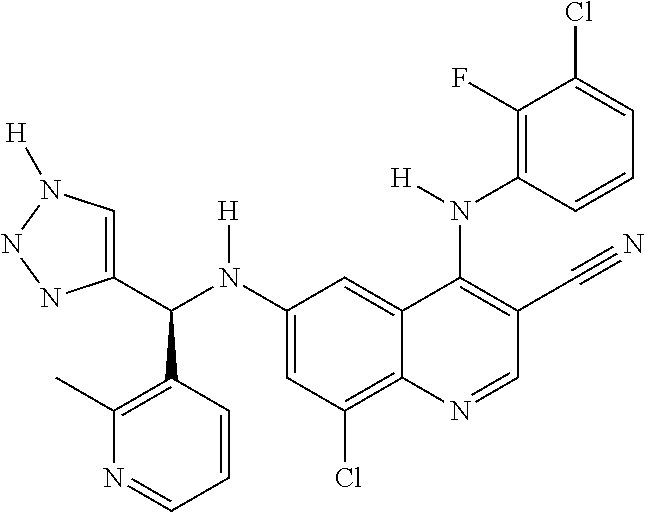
C1(N(C(C2=CN([H])NN2)C2=C(C)N=CC=C2)[H])=CC(Cl)=C2C(=C1)C(N(C1=C(F)C(Cl)=CC=C1)[H])=C(C#N)C=N2
